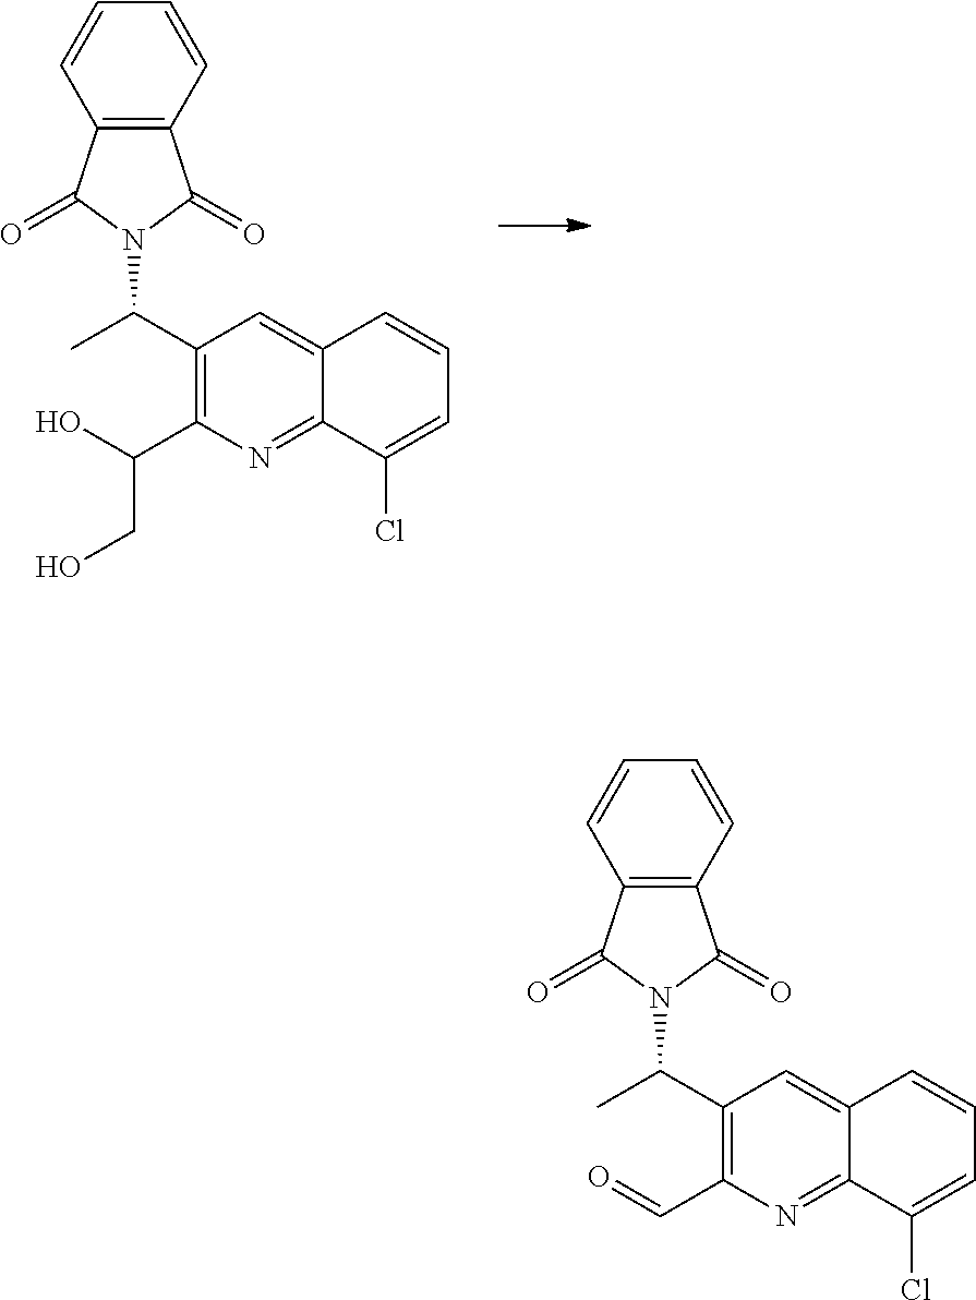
C12=NC(C=O)=C(C(C)N3C(=O)C4=C(C=CC=C4)C3=O)C=C1C=CC=C2Cl.C12=NC(C(CO)O)=C(C(C)N3C(=O)C4=C(C=CC=C4)C3=O)C=C1C=CC=C2Cl
